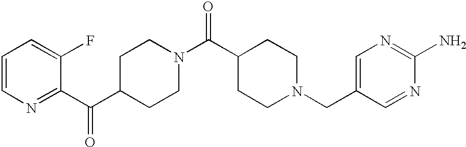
C1=CN=C(C(C2CCN(C(=O)C3CCN(CC4=CN=C(N)N=C4)CC3)CC2)=O)C(F)=C1
